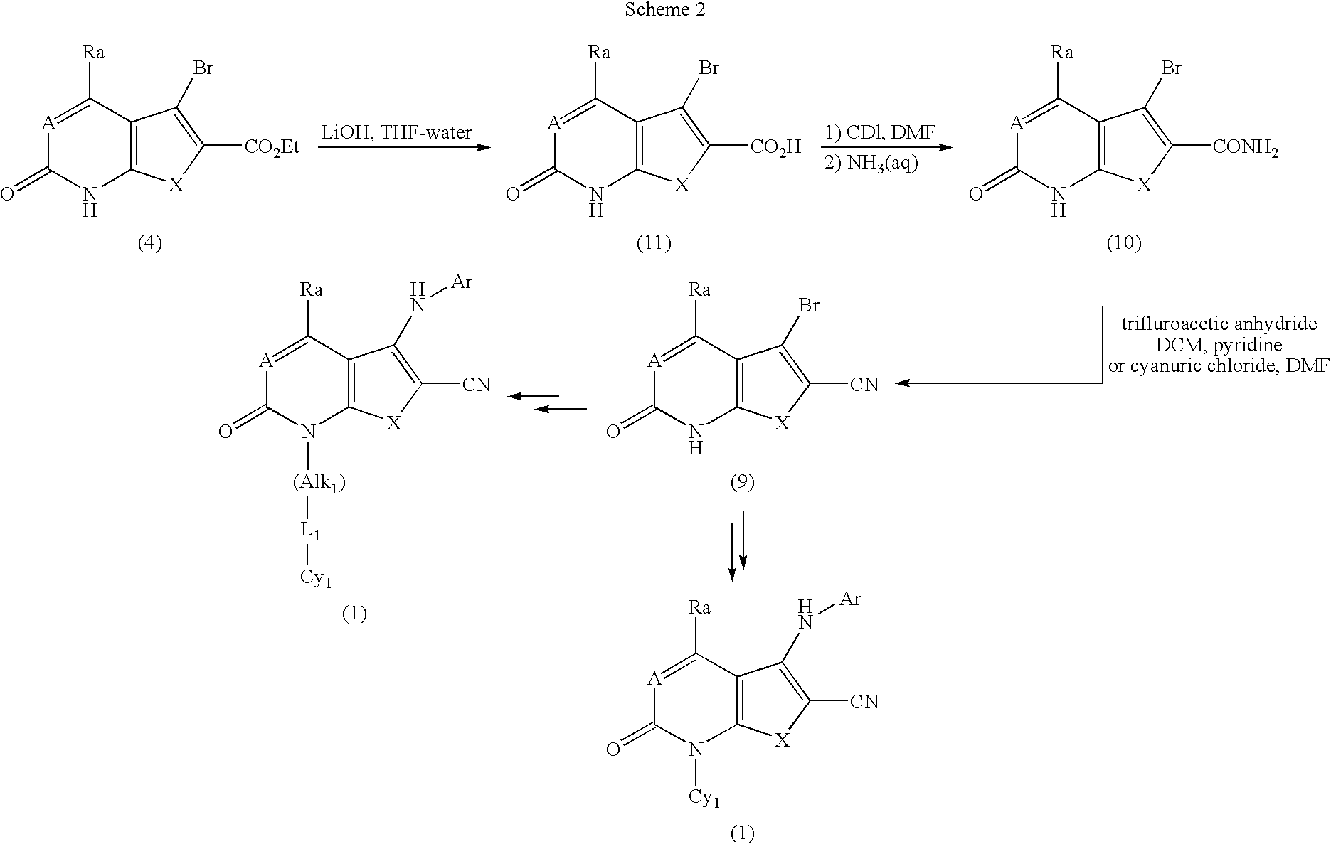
[A]1=C([Ra])C2=C(NC1=O)[X]C([CO2Et])=C2Br.[A]1=C([Ra])C2=C(NC1=O)[X]C([CO2H])=C2Br.[A]1=C([Ra])C2=C(NC1=O)[X]C([CONH2])=C2Br.[A]1=C([Ra])C2=C(NC1=O)[X]C([CN])=C2Br.[A]1=C([Ra])C2=C(N([Cy1])C1=O)[X]C([CN])=C2N[Ar].[A]1=C([Ra])C2=C(N([(Alk1)][L1][Cy1])C1=O)[X]C([CN])=C2N[Ar]
